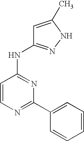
N1=C(C2=CC=CC=C2)N=C(NC2=NNC(C)=C2)C=C1
